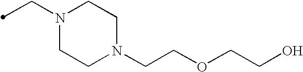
N1(CC)CCN(CCOCCO)CC1
